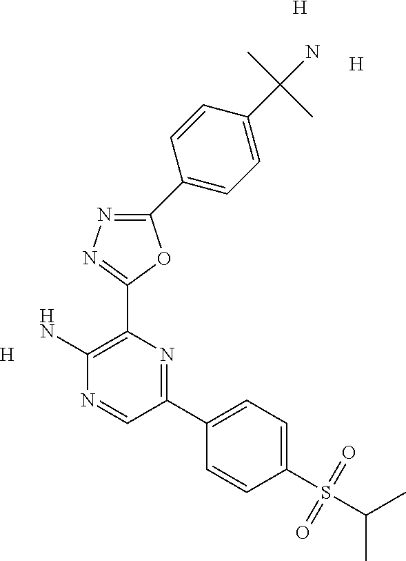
NC1=C(C2=NN=C(C3=CC=C(C(C)(N)C)C=C3)O2)N=C(C2=CC=C(S(=O)(=O)C(C)C)C=C2)C=N1.[H].[H].[H]
